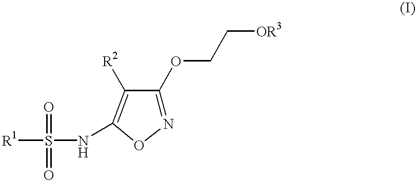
N1=C(OCC[OR3])C([R2])=C(NS([R1])(=O)=O)O1
